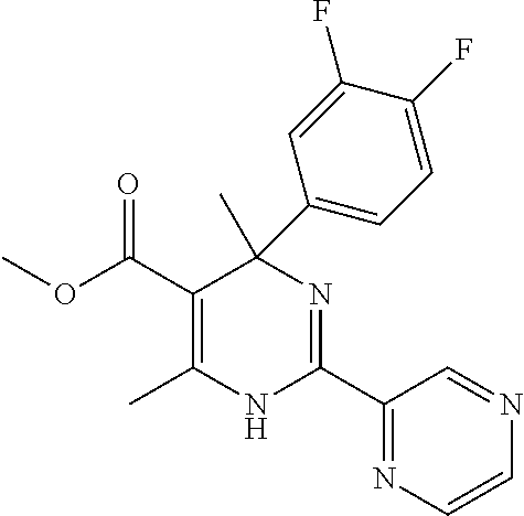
C(C1=C(C)NC(C2=NC=CN=C2)=NC1(C)C1=CC=C(F)C(F)=C1)(=O)OC
